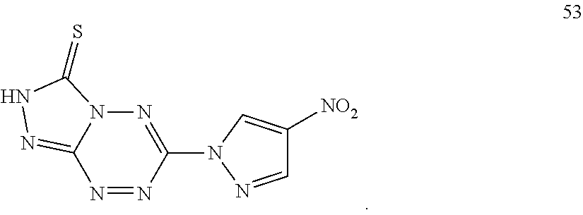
N12C(=NNC1=S)N=NC(N1N=CC([NO2])=C1)=N2
